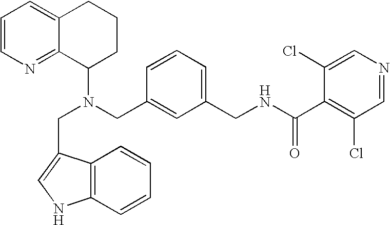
N(CC1=CC(CNC(C2=C(Cl)C=NC=C2Cl)=O)=CC=C1)(C1CCCC2=CC=CN=C12)CC1=CNC2=C1C=CC=C2
